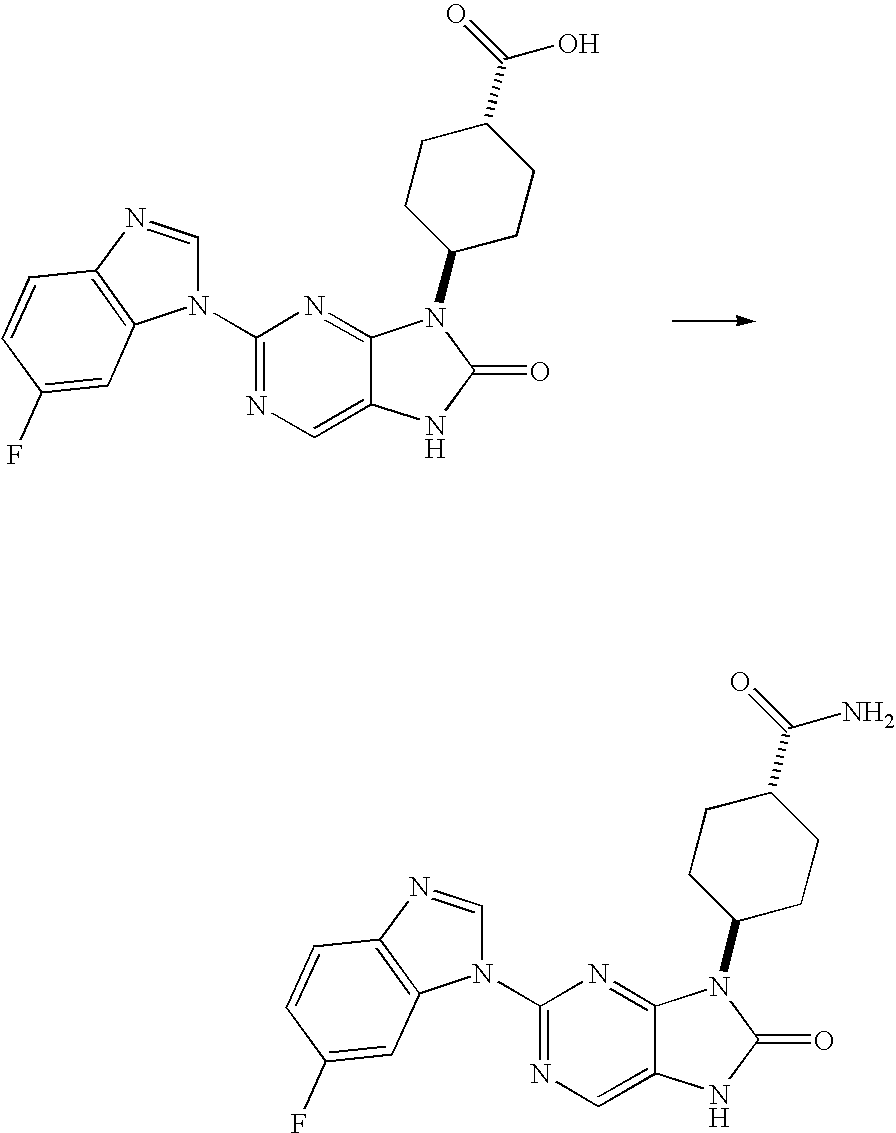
C1(N2C=NC3=C2C=C(F)C=C3)=NC=C2C(=N1)N(C1CCC(C(=O)O)CC1)C(=O)N2.C1(N2C=NC3=C2C=C(F)C=C3)=NC=C2C(=N1)N(C1CCC(C(N)=O)CC1)C(=O)N2
